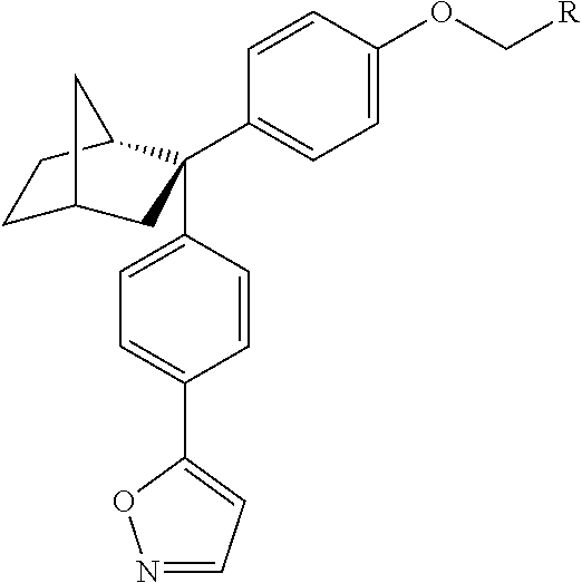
C1C2CC(C3=CC=C(OC[R])C=C3)(C3=CC=C(C4=CC=NO4)C=C3)C(C1)C2
